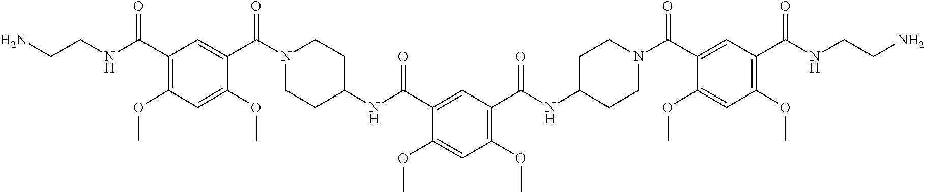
C1(OC)=C(C(NC2CCN(C(C3=CC(C(NCCN)=O)=C(OC)C=C3OC)=O)CC2)=O)C=C(C(NC2CCN(C(C3=CC(C(NCCN)=O)=C(OC)C=C3OC)=O)CC2)=O)C(OC)=C1
